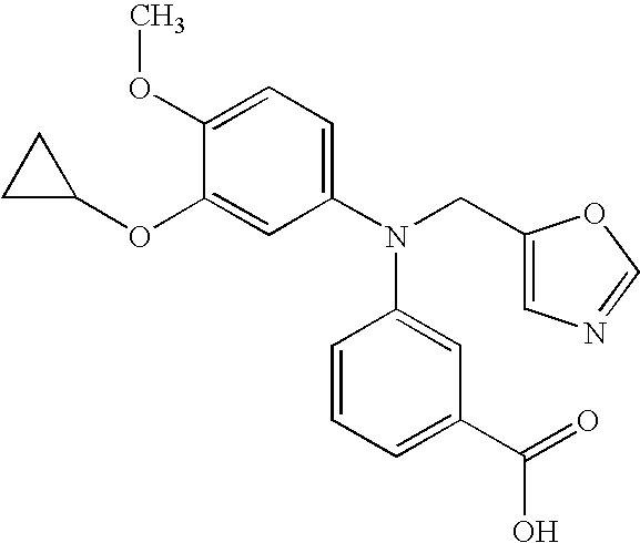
C1(OC)=CC=C(N(CC2=CN=CO2)C2=CC(C(=O)O)=CC=C2)C=C1OC1CC1
